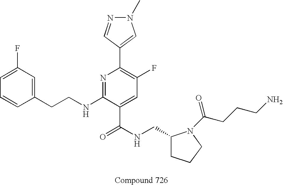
C1=CC(CCNC2=NC(C3=CN(C)N=C3)=C(F)C=C2C(NCC2CCCN2C(CCCN)=O)=O)=CC(F)=C1
